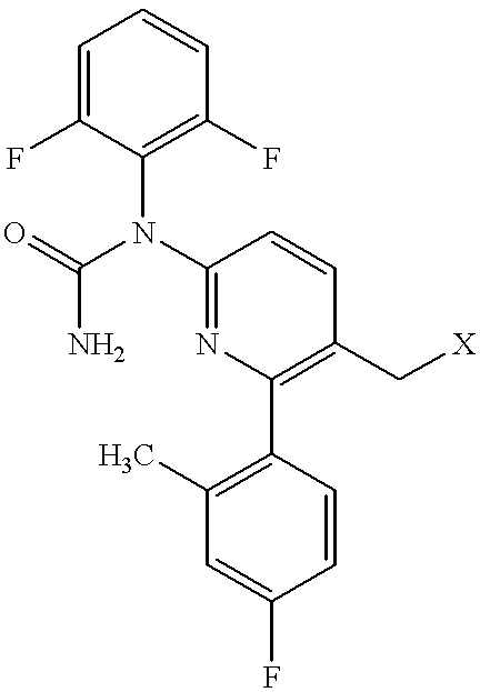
C1=C(F)C(N(C(=O)N)C2=NC(C3=C(C)C=C(F)C=C3)=C(C[X])C=C2)=C(F)C=C1
